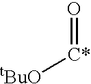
O=[C*][tBuO]
